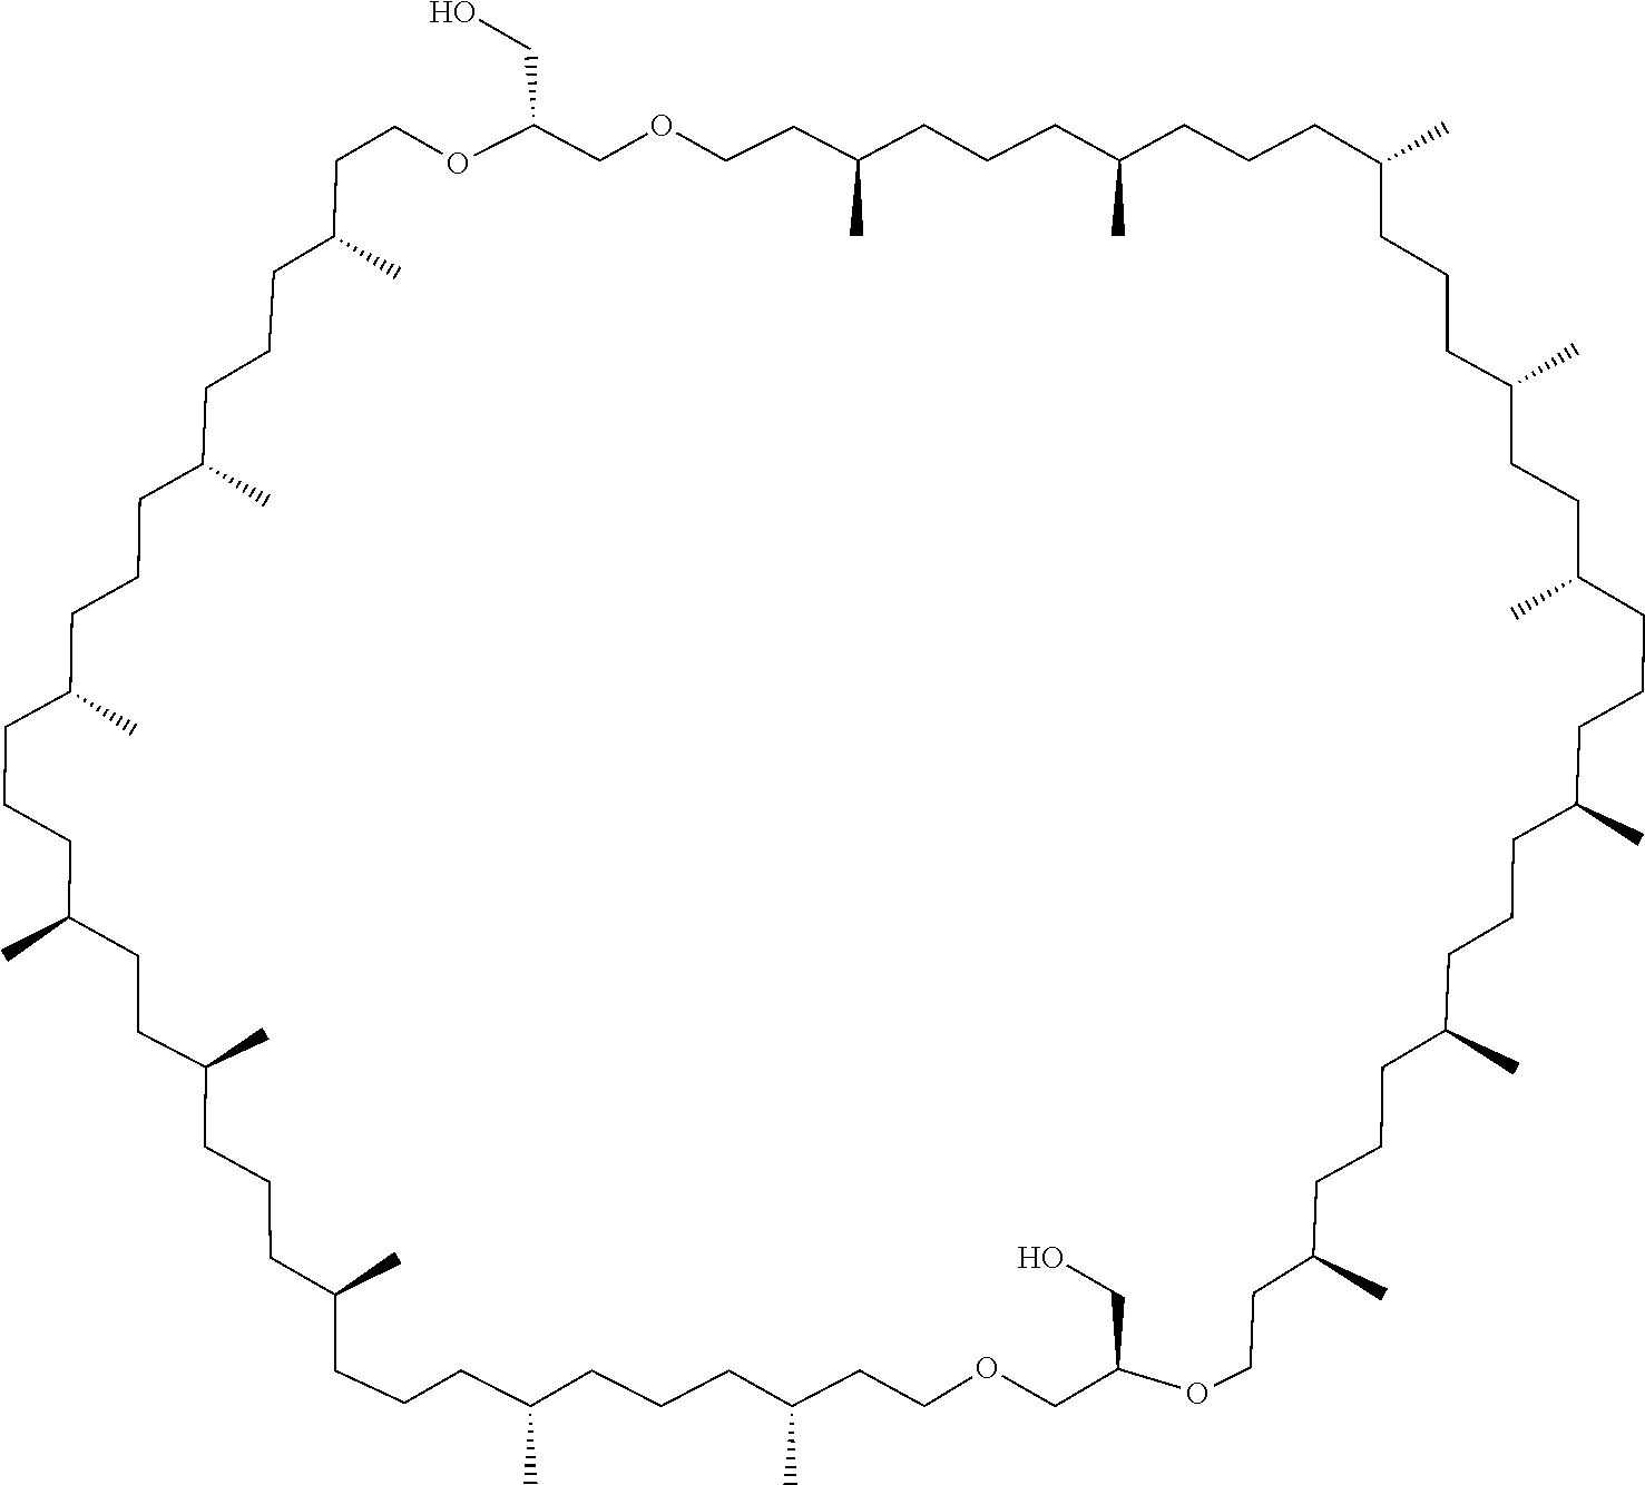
C1C(C)CCOC(CO)COCCC(C)CCCC(C)CCCC(C)CCCC(C)CCC(C)CCCC(C)CCCC(C)CCCC(C)CCOC(CO)COCCC(C)CCCC(C)CCCC(C)CCCC(C)CCC(C)CCCC(C)CCCC(C)CC1
